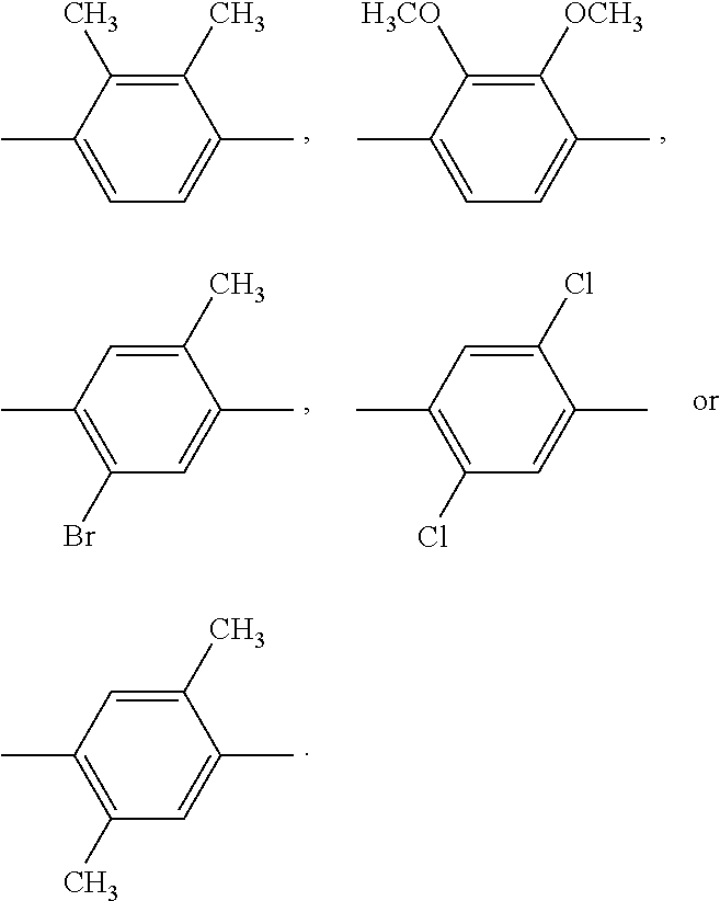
C1=C(C)C(C)=C(C)C(C)=C1.C1=C(C)C([H3CO])=C([OCH3])C(C)=C1.C1(Br)=C(C)C=C(C)C(C)=C1.C1(Cl)=C(C)C=C(Cl)C(C)=C1.C1(C)=C(C)C=C(C)C(C)=C1
